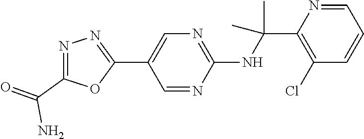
C1(C2=CN=C(NC(C)(C)C3=C(Cl)C=CC=N3)N=C2)=NN=C(C(=O)N)O1
